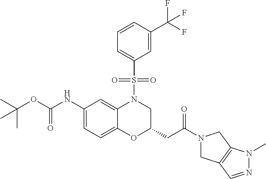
C1(NC(OC(C)(C)C)=O)=CC=C2C(=C1)N(S(C1=CC=CC(C(F)(F)F)=C1)(=O)=O)CC(CC(=O)N1CC3=C(C1)N(C)N=C3)O2
